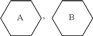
C1CCCCC1.[A].C1CCCCC1.B
